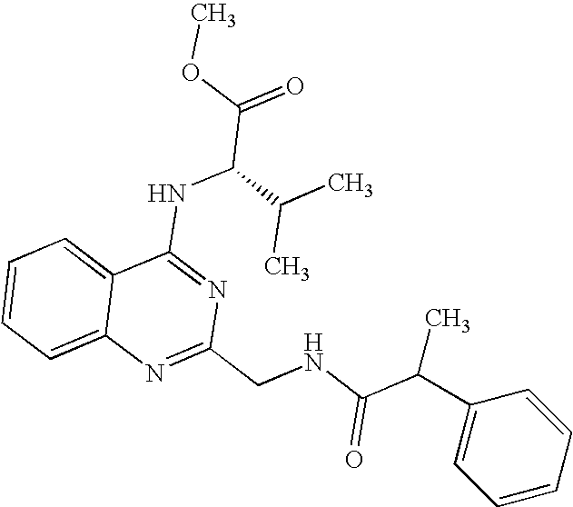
C12=CC=CC=C1N=C(CNC(C(C1=CC=CC=C1)C)=O)N=C2NC(C(=O)OC)C(C)C
